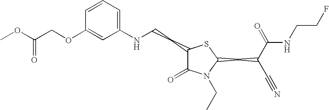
C1=CC=C(NCCC2C(=O)N(CC)C(CC(C#N)C(=O)NCCF)S2)C=C1OCC(OC)=O
